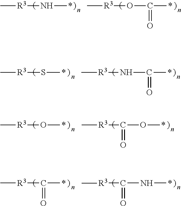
C[R3]N*.C[R3]OC(=O)*.C[R3]S*.N(C(=O)*)[R3]C.C[R3]O*.C(O*)(=O)[R3]C.C[R3]C(*)=O.C(N*)(=O)[R3]C
